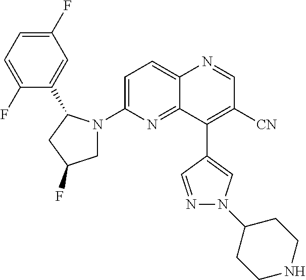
C12=CC=C(N3CC(F)CC3C3=CC(F)=CC=C3F)N=C1C(C1=CN(C3CCNCC3)N=C1)=C([CN])C=N2
